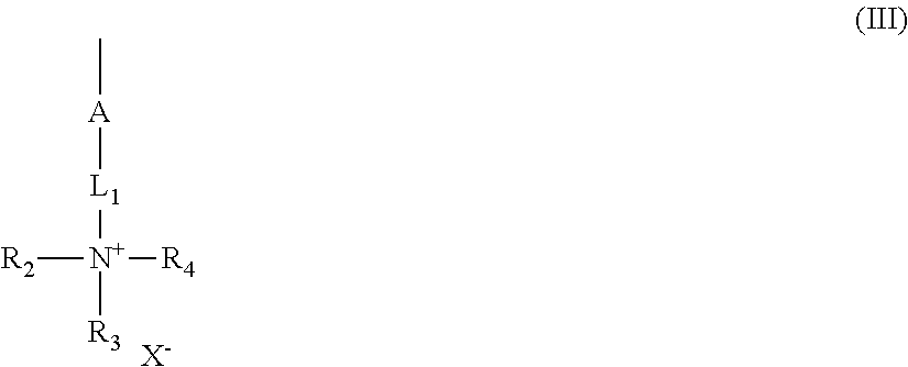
C[A][L1][N+]([R2])([R4])[R3].[X-]
